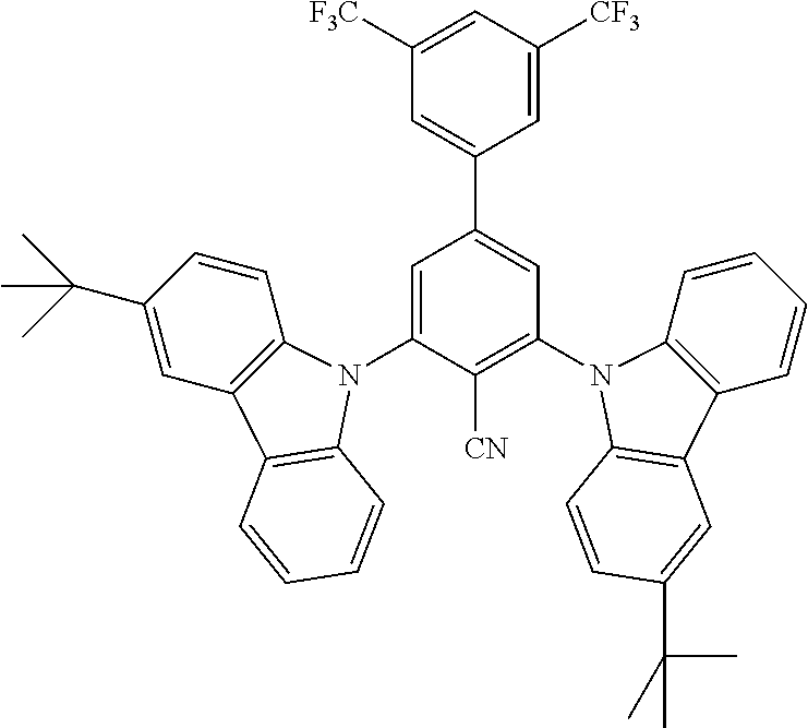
[CN]C1=C(N2C3=C(C=CC=C3)C3=C2C=CC(C(C)(C)C)=C3)C=C(C2=CC([F3C])=CC([CF3])=C2)C=C1N1C2=C(C=C(C(C)(C)C)C=C2)C2=C1C=CC=C2
